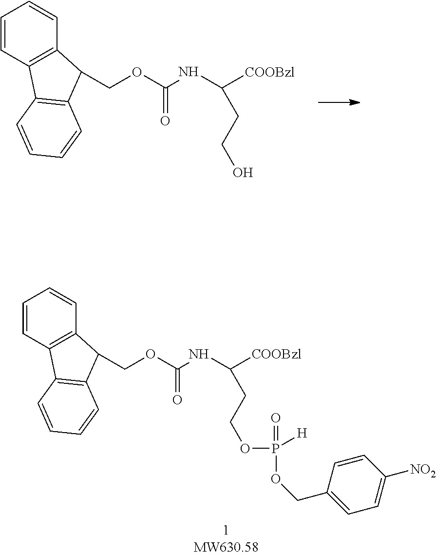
N(C([COOBzl])CCO)C(OCC1C2=C(C=CC=C2)C2=C1C=CC=C2)=O.N(C([COOBzl])CCOP([H])(=O)OCC1=CC=C([NO2])C=C1)C(OCC1C2=C(C=CC=C2)C2=C1C=CC=C2)=O
